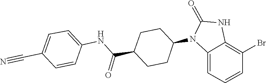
C1(=O)NC2=C(Br)C=CC=C2N1C1CCC(C(NC2=CC=C(C#N)C=C2)=O)CC1
